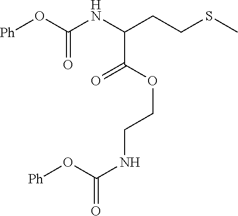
O(C(NC(C(=O)OCCNC(O[Ph])=O)CCSC)=O)[Ph]
